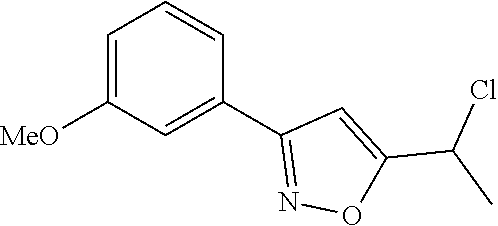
C1=C([MeO])C=C(C2=NOC(C(C)Cl)=C2)C=C1
